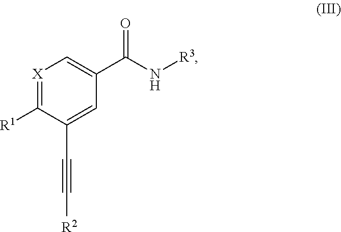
[X]1=C([R1])C(C#C[R2])=CC(C(N[R3])=O)=C1
